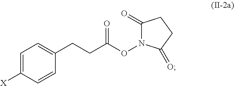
C1=C([X])C=CC(CCC(ON2C(=O)CCC2=O)=O)=C1
